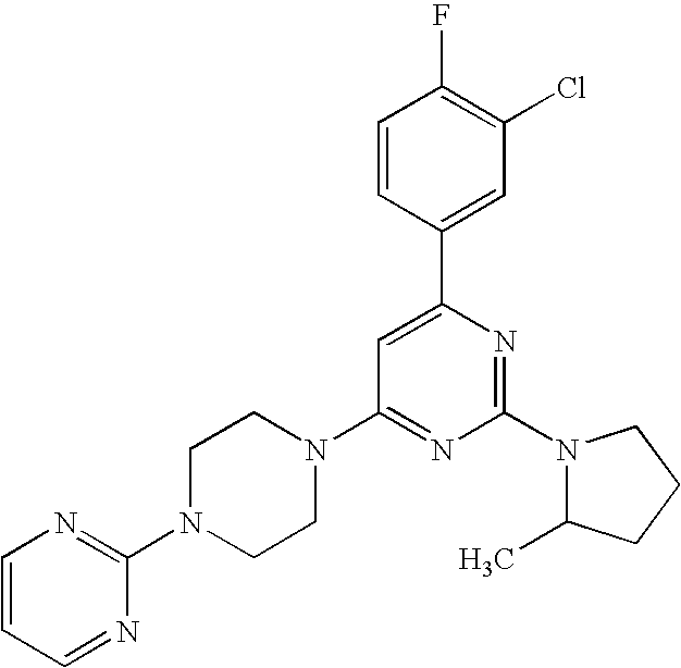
C1=CC=NC(N2CCN(C3=NC(N4C(C)CCC4)=NC(C4=CC(Cl)=C(F)C=C4)=C3)CC2)=N1
